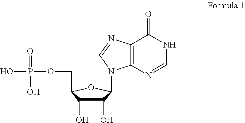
C12=C(N=CNC1=O)N(C1C(O)C(O)C(COP(=O)(O)O)O1)C=N2
